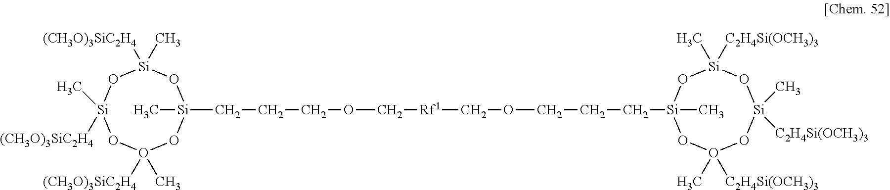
[Si]1(CCCOC[Rf1]COCCC[Si]2(C)O[Si](C)([C2H4Si(OCH3)3])O[Si]([C2H4Si(OCH3)3])(C)OO([C2H4Si(OCH3)3])(C)O2)(C)O[Si](C)([(CH3O)3SiC2H4])O[Si](C)([(CH3O)3SiC2H4])OO([(CH3O)3SiC2H4])(C)O1
